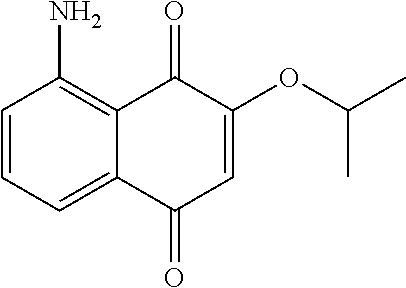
C1=CC=C2C(=C1N)C(=O)C(OC(C)C)=CC2=O
